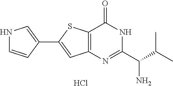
Cl.C1(C2=CC3=C(S2)C(=O)NC(C(C(C)C)N)=N3)=CNC=C1
